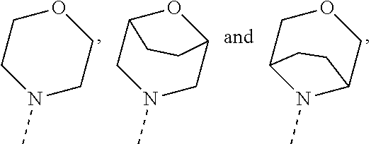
C1CN(C)CCO1.C12CN(C)CC(O1)CC2.C1C2N(C)C(CO1)CC2
